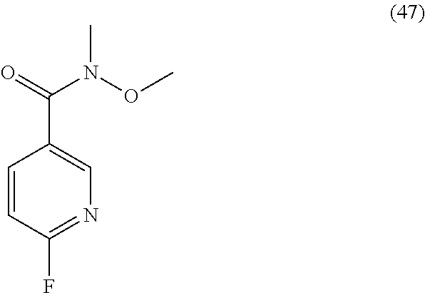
C1=CC(F)=NC=C1C(N(C)OC)=O
